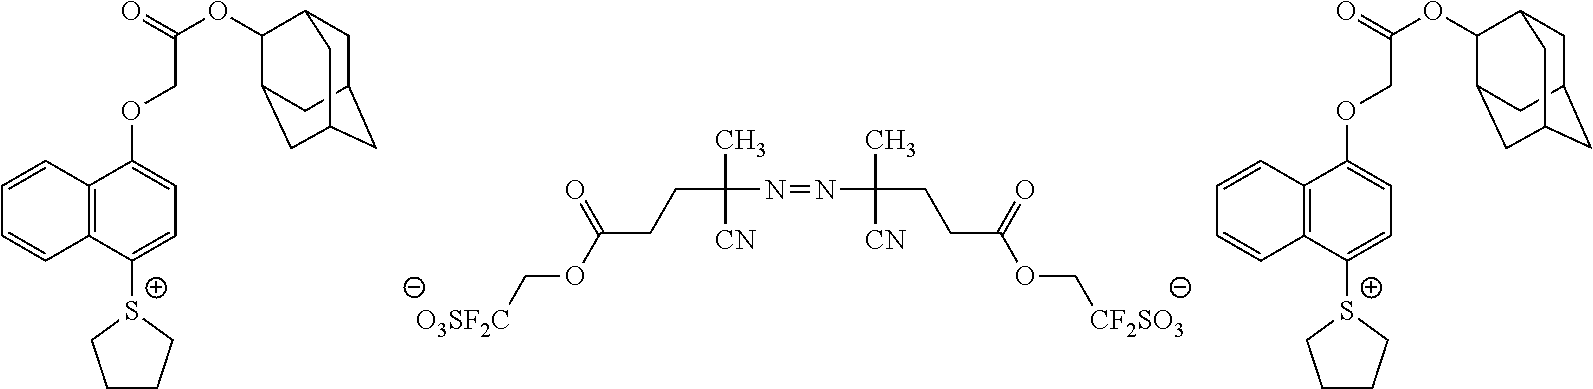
C(C(N=NC(CCC(OC[CF2SO3])=O)(C)[CN])(C)[CN])CC(OC[O3SF2C])=O.[S+]1(C2=CC=C(OCC(=O)OC3C4CC5CC(CC3C5)C4)C3=C2C=CC=C3)CCCC1.[S+]1(C2=CC=C(OCC(=O)OC3C4CC5CC(CC3C5)C4)C3=C2C=CC=C3)CCCC1
